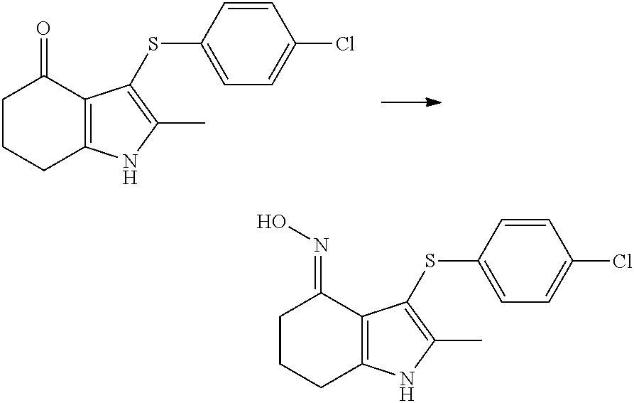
C1CCC2=C(C1=O)C(SC1=CC=C(Cl)C=C1)=C(C)N2.C1CCC2=C(C1=NO)C(SC1=CC=C(Cl)C=C1)=C(C)N2
